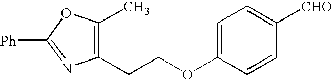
C1(CCOC2=CC=C([CHO])C=C2)=C(C)OC([Ph])=N1
